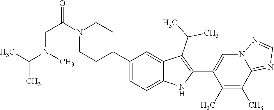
C1(C2CCN(C(CN(C)C(C)C)=O)CC2)=CC=C2C(=C1)C(C(C)C)=C(C1=CN3C(=NC=N3)C(C)=C1C)N2
